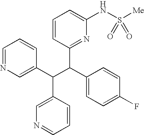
C1(C(C2=CC=C(F)C=C2)C(C2=CN=CC=C2)C2=CN=CC=C2)=NC(NS([Me])(=O)=O)=CC=C1
